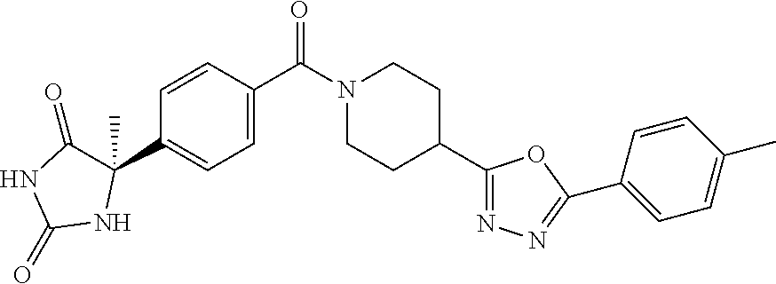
C1=CC(C(N2CCC(C3=NN=C(C4=CC=C(C)C=C4)O3)CC2)=O)=CC=C1C1(C)C(=O)NC(=O)N1
